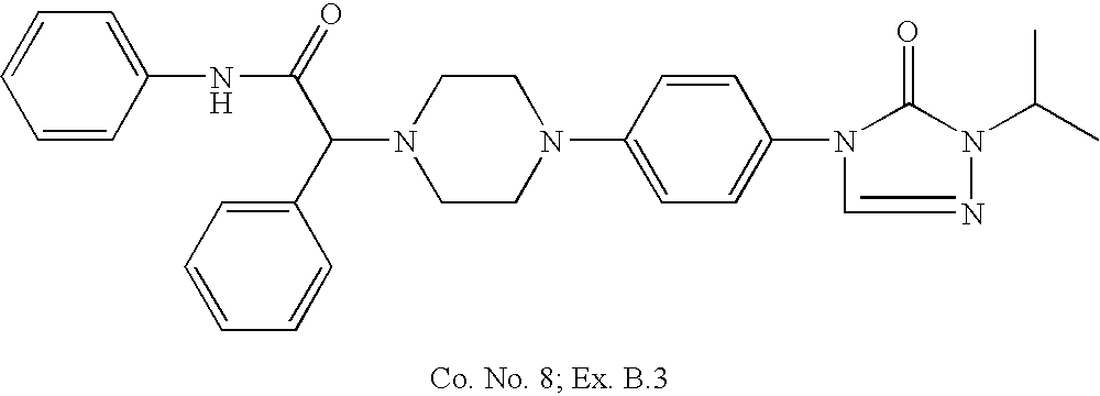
N1(C(C2=CC=CC=C2)C(=O)NC2=CC=CC=C2)CCN(C2=CC=C(N3C(=O)N(C(C)C)N=C3)C=C2)CC1
